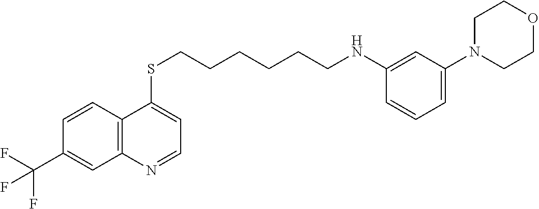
C12=C(C=CC(C(F)(F)F)=C1)C(SCCCCCCNC1=CC(N3CCOCC3)=CC=C1)=CC=N2
